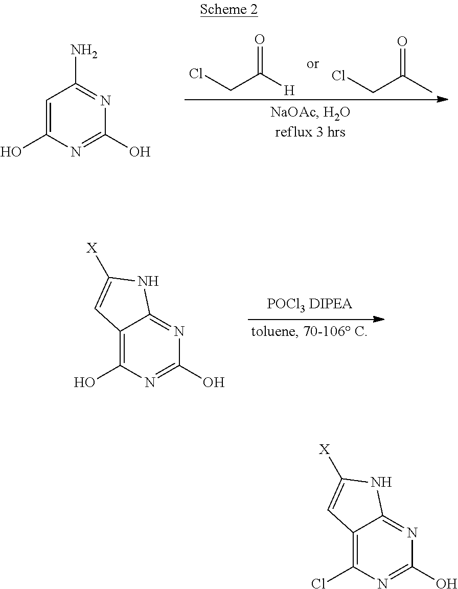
ClCC([H])=O.ClCC(C)=O.C1=C(O)N=C(O)N=C1N.C12=C(O)N=C(O)N=C1NC([X])=C2.C12=C(Cl)N=C(O)N=C1NC([X])=C2
